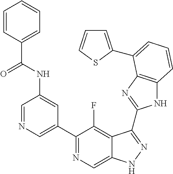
C1=NC=C(C2=NC=C3C(=C2F)C(C2=NC4=C(N2)C=CC=C4C2=CC=CS2)=NN3)C=C1NC(C1=CC=CC=C1)=O
